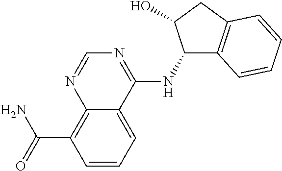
C(C1=C2N=CN=C(NC3C4=C(CC3O)C=CC=C4)C2=CC=C1)(N)=O
